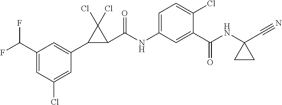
C1(C2C(C(NC3=CC=C(Cl)C(C(NC4(C#N)CC4)=O)=C3)=O)C2(Cl)Cl)=CC(C(F)F)=CC(Cl)=C1
